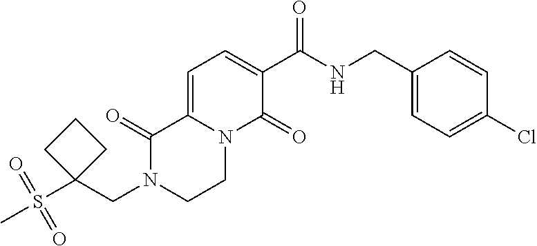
C(N1CCN2C(=CC=C(C(NCC3=CC=C(Cl)C=C3)=O)C2=O)C1=O)C1(S(C)(=O)=O)CCC1
